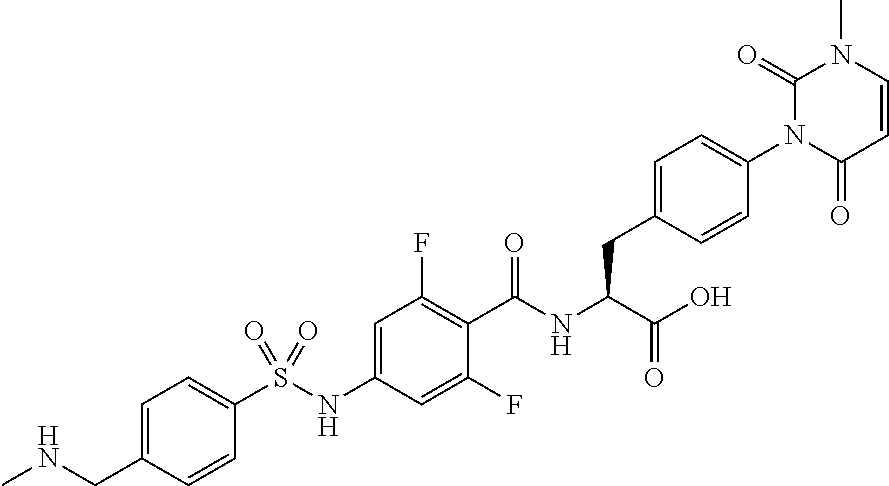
C1=CC(=O)N(C2=CC=C(CC(C(=O)O)NC(=O)C3=C(F)C=C(NS(C4=CC=C(CNC)C=C4)(=O)=O)C=C3F)C=C2)C(=O)N1C
